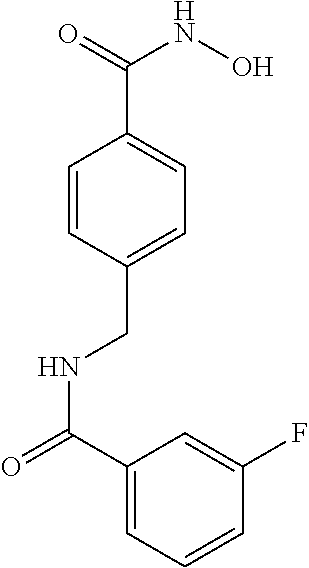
C1=CC(CNC(=O)C2=CC=CC(F)=C2)=CC=C1C(=O)NO
